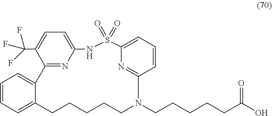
C1=C2C(=CC=C1)C1=NC(=CC=C1C(F)(F)F)NS(=O)(=O)C1=CC=CC(=N1)N(CCCCCC(O)=O)CCCCC2
